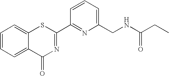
C1=CC=C(CNC(CC)=O)N=C1C1=NC(=O)C2=CC=CC=C2S1
